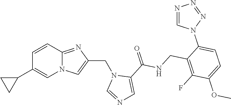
N12C(=NC(CN3C=NC=C3C(=O)NCC3=C(F)C(OC)=CC=C3N3N=NN=C3)=C1)C=CC(C1CC1)=C2
